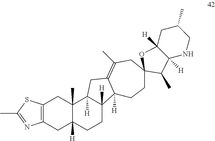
C12=C(CC3([H])C(C)(C1)C1([H])C([H])(CC3)C3([H])C(=C(C)CC4(CC3)OC3([H])C([H])(NCC(C)C3)C4C)C1)N=C(C)S2
